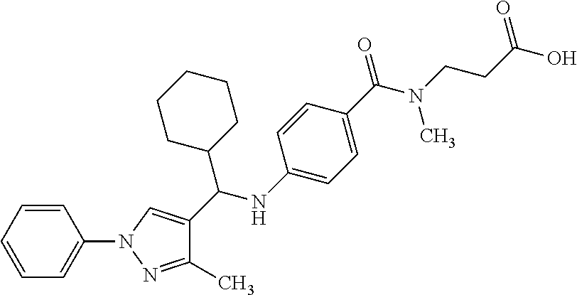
C1(C)=NN(C2=CC=CC=C2)C=C1C(C1CCCCC1)NC1=CC=C(C(N(CCC(O)=O)C)=O)C=C1
